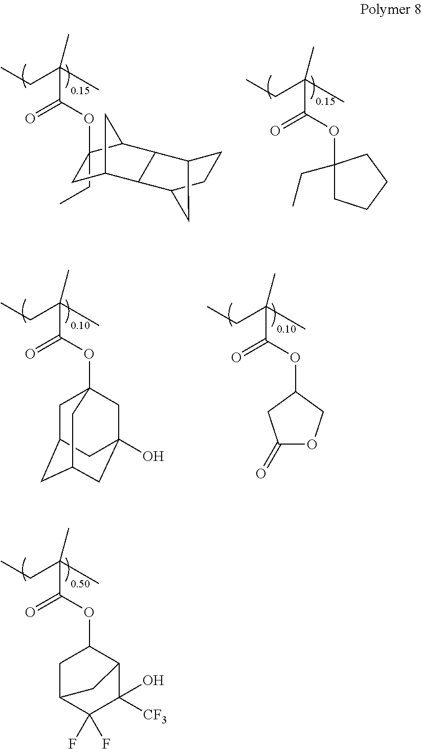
C1(CC)(OC(C(CC)(C)C)=O)CC2CC1C1C3CCC(C21)C3.CCC(C)(C)C(OC1(CC)CCCC1)=O.CCC(C)(C)C(OC12CC3CC(CC(O)(C1)C3)C2)=O.CCC(C)(C)C(OC1CC(=O)OC1)=O.CCC(C)(C)C(OC1CC2C(F)(F)C(O)([CF3])C1C2)=O
